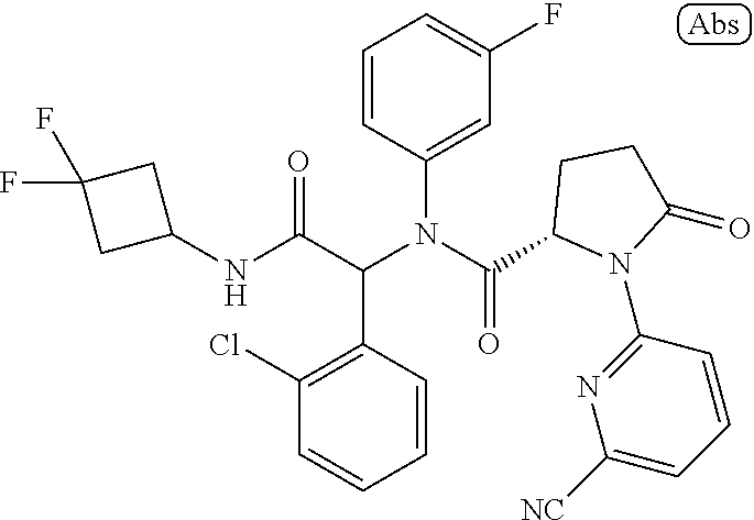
C1=CC(N(C(=O)C2N(C3=NC([NC])=CC=C3)C(=O)CC2)C(C(NC2CC(F)(F)C2)=O)C2=C(Cl)C=CC=C2)=CC(F)=C1
